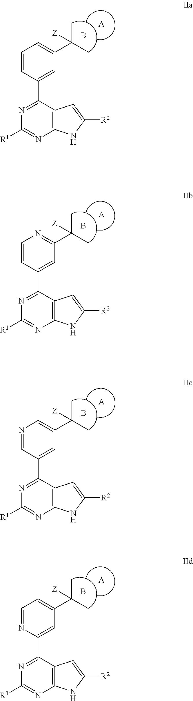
C1([R1])=NC2=C(C(C3=CC(C(C)(C)[Z])=CC=C3)=N1)C=C([R2])N2.B.[A].C1([R1])=NC2=C(C(C3=CC(C(C)(C)[Z])=NC=C3)=N1)C=C([R2])N2.B.[A].C1([R1])=NC2=C(C(C3=CC(C(C)(C)[Z])=CN=C3)=N1)C=C([R2])N2.B.[A].C1([R1])=NC2=C(C(C3=CC(C(C)(C)[Z])=CC=N3)=N1)C=C([R2])N2.B.[A]
